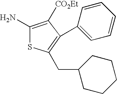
NC1=C([CO2Et])C(C2=CC=CC=C2)=C(CC2CCCCC2)S1
